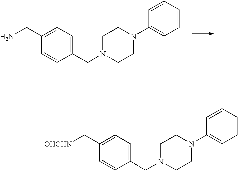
C1=C(CN)C=CC(CN2CCN(C3=CC=CC=C3)CC2)=C1.C1=C(C[OHCHN])C=CC(CN2CCN(C3=CC=CC=C3)CC2)=C1
